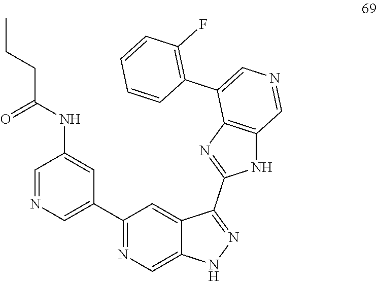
C1=NC=C(C2=NC=C3C(=C2)C(C2=NC4=C(N2)C=NC=C4C2=C(F)C=CC=C2)=NN3)C=C1NC(CCC)=O
